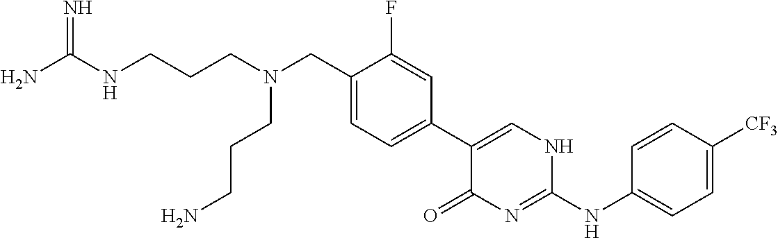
C1(C2=CC=C(CN(CCCNC(N)=N)CCCN)C(F)=C2)=CNC(NC2=CC=C([CF3])C=C2)=NC1=O
